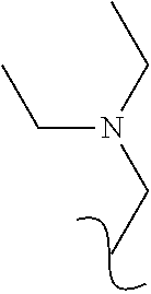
C(N(CC)CC)C
